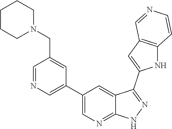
C1(C2=CN=CC(CN3CCCCC3)=C2)=CN=C2C(=C1)C(C1=CC3=C(N1)C=CN=C3)=NN2
